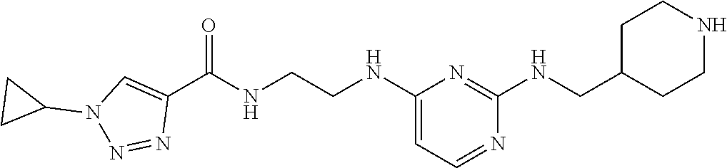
C1(C(NCCNC2=CC=NC(NCC3CCNCC3)=N2)=O)=CN(C2CC2)N=N1
